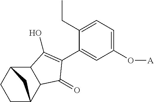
C1CC2C3C(C1C2)C(O)=C(C1=CC(O[A])=CC=C1CC)C3=O
